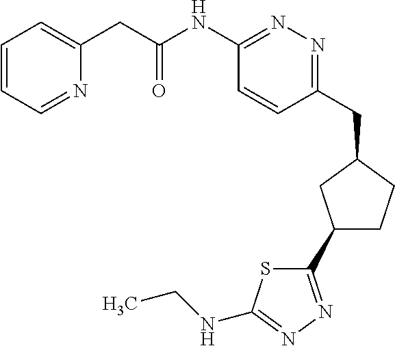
C1=CC=NC(CC(NC2=NN=C(CC3CC(C4=NN=C(NCC)S4)CC3)C=C2)=O)=C1
